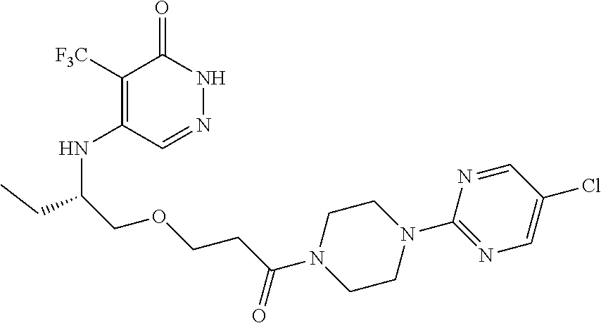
C1([F3C])=C(NC(COCCC(N2CCN(C3=NC=C(Cl)C=N3)CC2)=O)CC)C=NNC1=O
